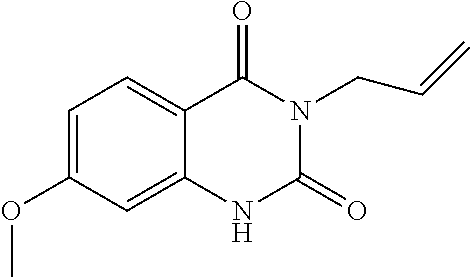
C1=C(OC)C=C2C(=C1)C(=O)N(CC=C)C(=O)N2
